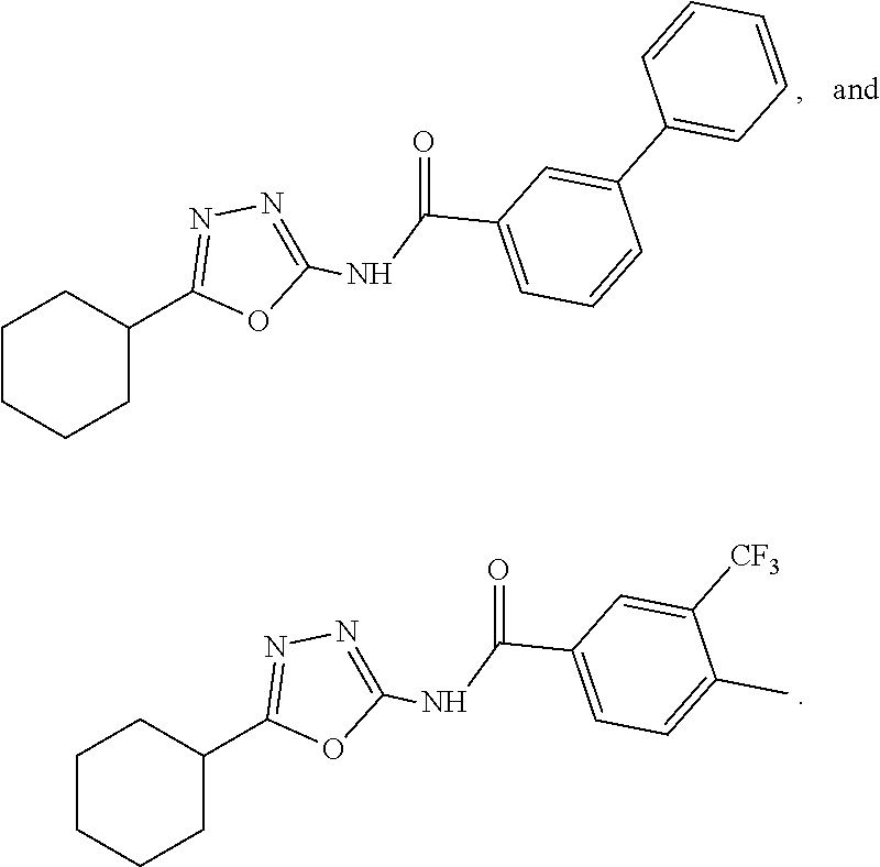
C1CCCC(C2=NN=C(NC(C3=CC=CC(C4=CC=CC=C4)=C3)=O)O2)C1.C1CCCC(C2=NN=C(NC(C3=CC=C(C)C([CF3])=C3)=O)O2)C1
